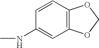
CNC1=CC2=C(C=C1)OCO2
